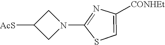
[AcS]C1CN(C2=NC([CONHEt])=CS2)C1
